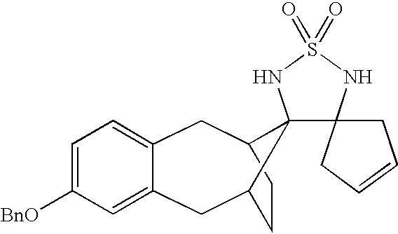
C1=C([BnO])C=C2C(=C1)CC1C3(C(C2)CC1)NS(=O)(=O)NC31CC=CC1
